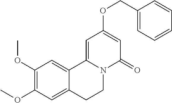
C1(OC)=C(OC)C=C2C(=C1)C1=CC(OCC3=CC=CC=C3)=CC(=O)N1CC2
